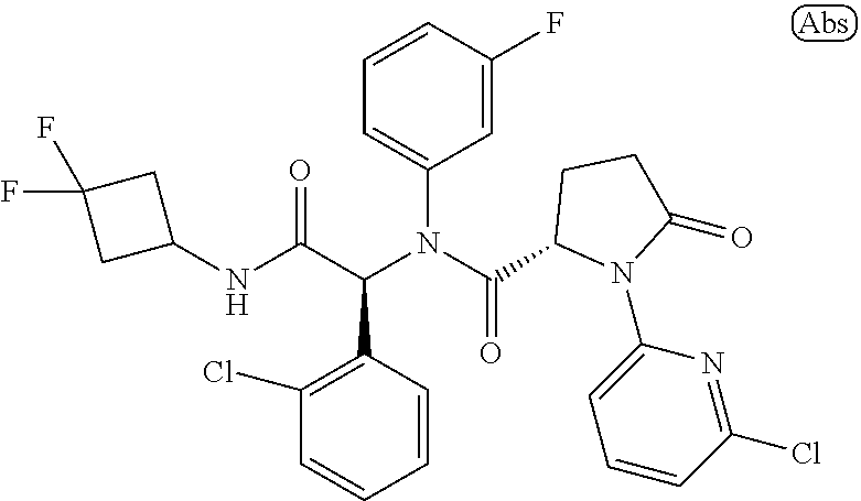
C1=CC(C(C(NC2CC(F)(F)C2)=O)N(C(=O)C2N(C3=CC=CC(Cl)=N3)C(=O)CC2)C2=CC=CC(F)=C2)=C(Cl)C=C1
